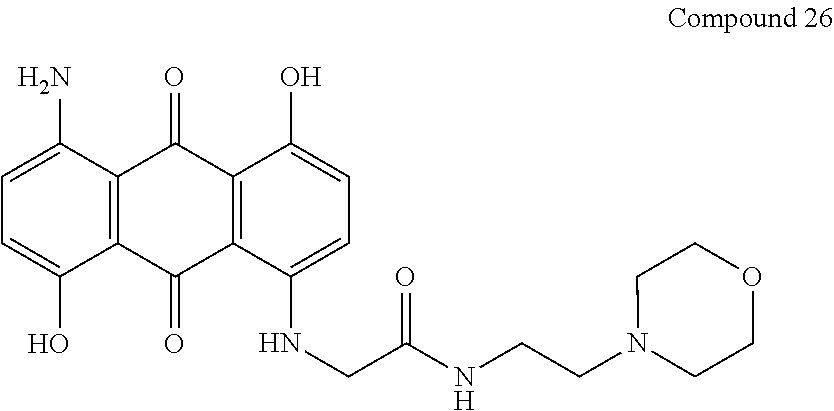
C1=C(O)C2=C(C(N)=C1)C(=O)C1=C(C2=O)C(NCC(NCCN2CCOCC2)=O)=CC=C1O
